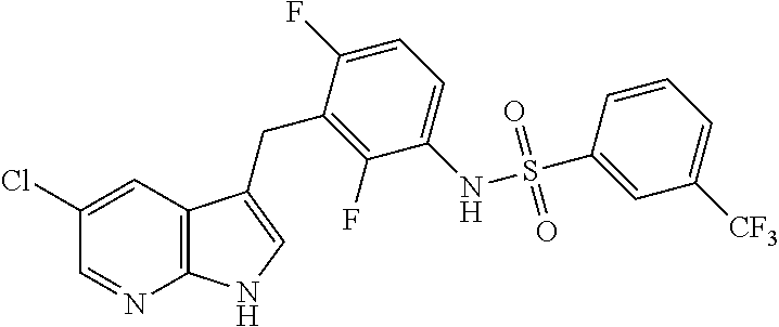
C1(Cl)=CC2=C(N=C1)NC=C2CC1=C(F)C(NS(C2=CC([CF3])=CC=C2)(=O)=O)=CC=C1F
